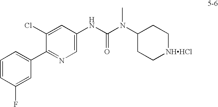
C1=CC(F)=CC(C2=NC=C(NC(N(C3CC[NHHCl]CC3)C)=O)C=C2Cl)=C1
